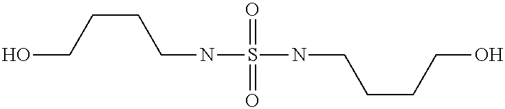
N(S(=O)(=O)NCCCCO)CCCCO
